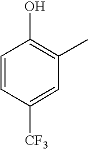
C1=CC([CF3])=CC(C)=C1O
